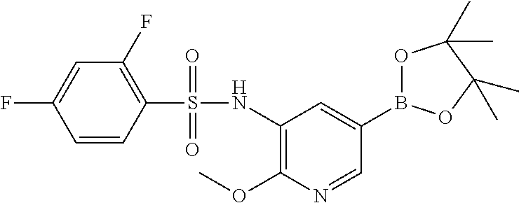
C1=CC(S(NC2=C(OC)N=CC(B3OC(C)(C)C(C)(C)O3)=C2)(=O)=O)=C(F)C=C1F
